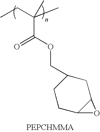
CCC(C)(C(OCC1CCC2C(C1)O2)=O)C
